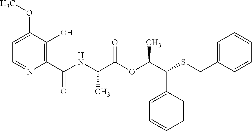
C1(C(=O)NC(C(OC(C(SCC2=CC=CC=C2)C2=CC=CC=C2)C)=O)C)=C(O)C(OC)=CC=N1
